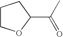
C1COC(C(C)=O)C1
